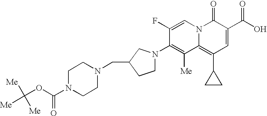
C1N(C(OC([Me])([Me])[Me])=O)CCN(CC2CN(C3=C([Me])C4=C(C5CC5)C=C(C(O)=O)C(=O)N4C=C3F)CC2)C1
